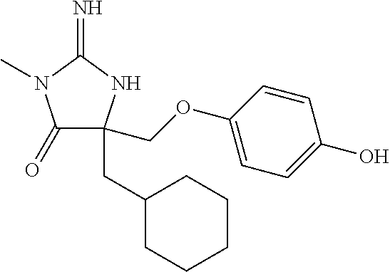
C1(=O)C(CC2CCCCC2)(COC2=CC=C(O)C=C2)NC(=N)N1C
